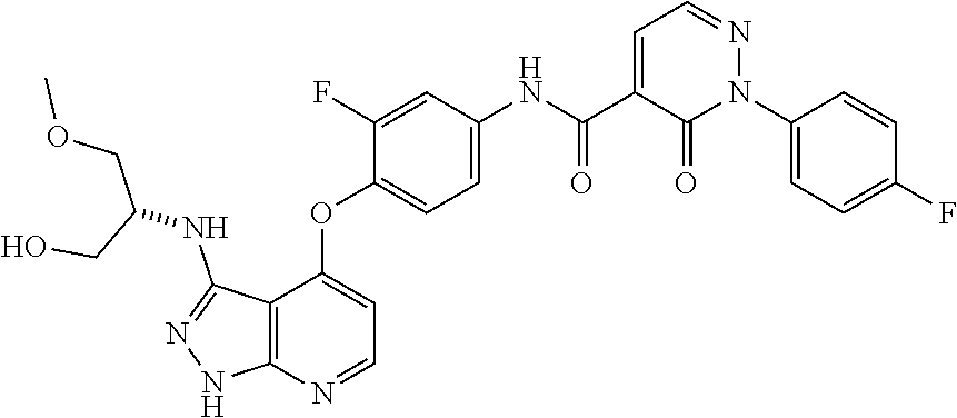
N1=CC=C(C(=O)NC2=CC=C(OC3=CC=NC4=C3C(NC(CO)COC)=NN4)C(F)=C2)C(=O)N1C1=CC=C(F)C=C1
